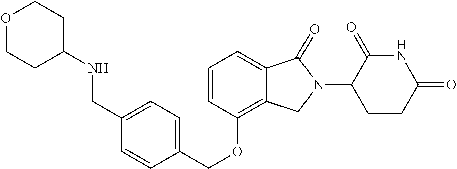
C(OC1=C2C(=CC=C1)C(=O)N(C1C(=O)NC(=O)CC1)C2)C1=CC=C(CNC2CCOCC2)C=C1
